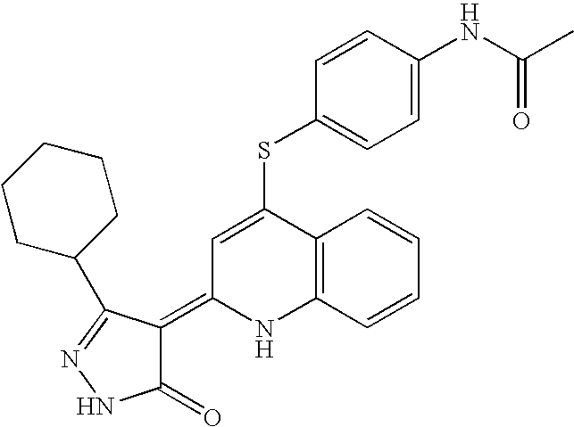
S(C1=CC(=C2C(=O)NN=C2C2CCCCC2)NC2=C1C=CC=C2)C1=CC=C(NC(C)=O)C=C1
